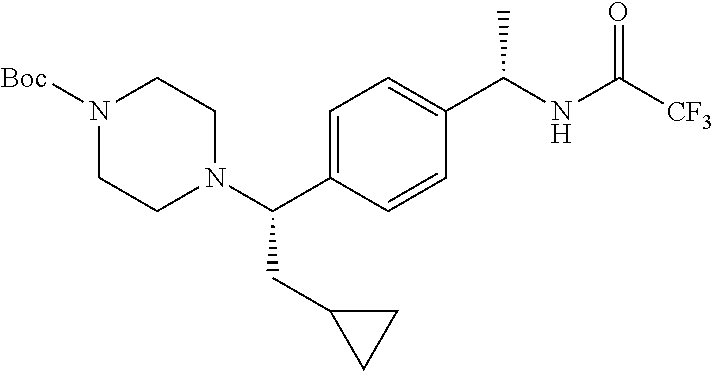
C(C1=CC=C(C(NC([CF3])=O)C)C=C1)(N1CCN([Boc])CC1)CC1CC1
